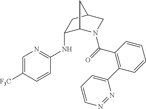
C1=C([F3C])C=CC(NC2C3N(C(=O)C4=C(C5=CC=CN=N5)C=CC=C4)CC(C2)C3)=N1
